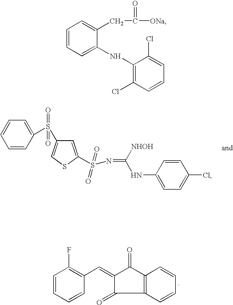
C1=CC=CC(C=C2C(=O)C3=C(C2=O)C=CC=C3)=C1F.C1=C(S(=O)(=O)N=C([NHOH])NC2=CC=C(Cl)C=C2)SC=C1S(=O)(C1=CC=CC=C1)=O.C1=CC=C(NC2=C(Cl)C=CC=C2Cl)C(CC(=O)[ONa])=C1
